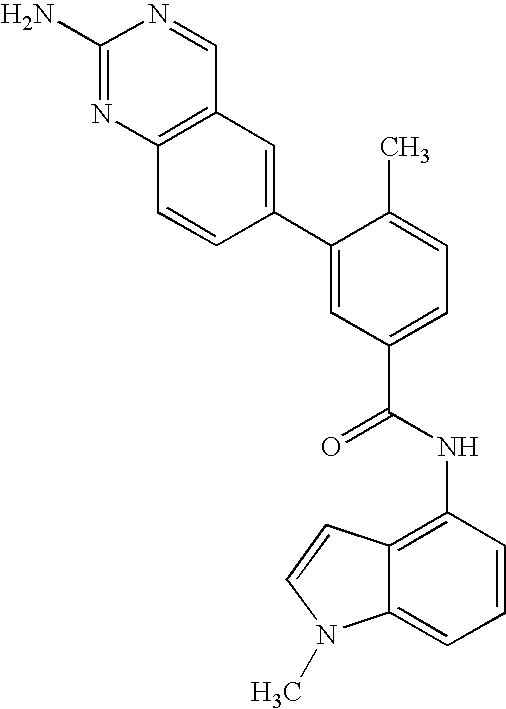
C12=C(N=C(N)N=C1)C=CC(C1=CC(C(=O)NC3=C4C(=CC=C3)N(C)C=C4)=CC=C1C)=C2
